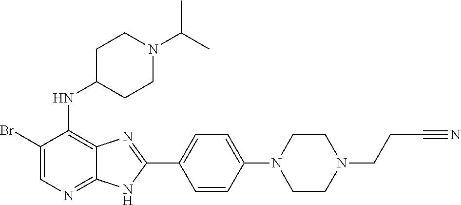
BrC1=CN=C2C(=C1NC1CCN(C(C)C)CC1)N=C(C1=CC=C(N3CCN(CCC#N)CC3)C=C1)N2
